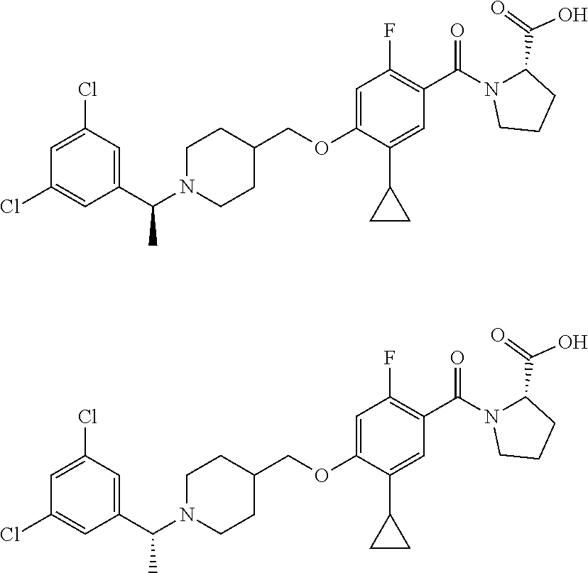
C(OC1=CC(F)=C(C(N2C(C(=O)O)CCC2)=O)C=C1C1CC1)C1CCN(C(C2=CC(Cl)=CC(Cl)=C2)C)CC1.C(OC1=CC(F)=C(C(N2C(C(=O)O)CCC2)=O)C=C1C1CC1)C1CCN(C(C2=CC(Cl)=CC(Cl)=C2)C)CC1
